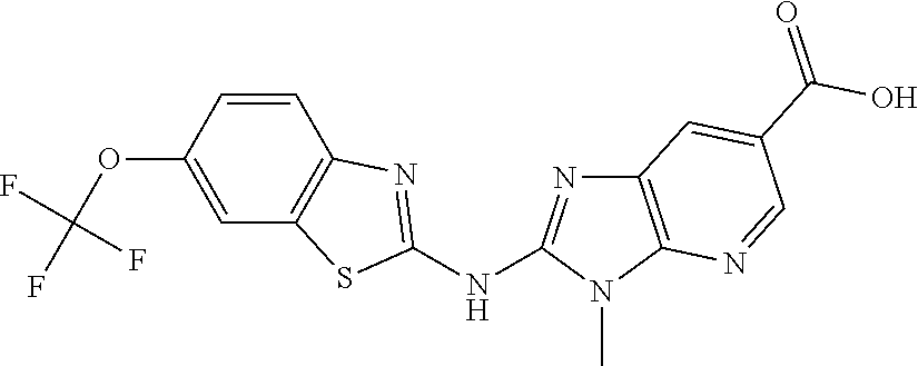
O(C1=CC2=C(C=C1)N=C(NC1=NC3=C(N1C)N=CC(C(O)=O)=C3)S2)C(F)(F)F
